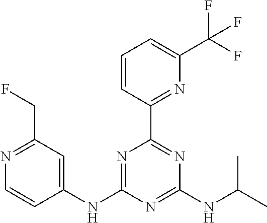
N1=C(CF)C=C(NC2=NC(C3=NC(C(F)(F)F)=CC=C3)=NC(NC(C)C)=N2)C=C1
